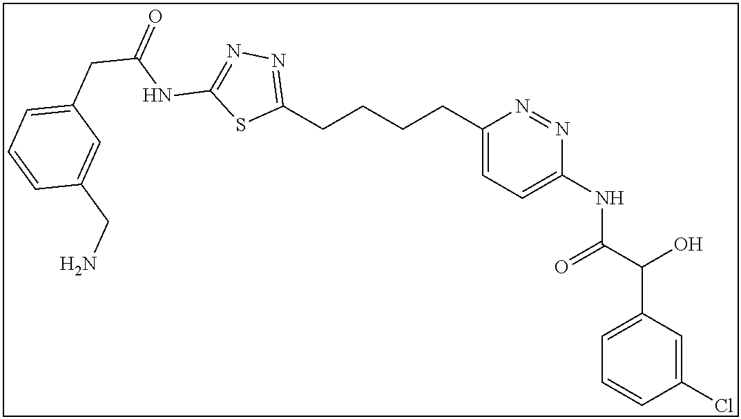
C1(CCCCC2=CC=C(NC(C(C3=CC=CC(Cl)=C3)O)=O)N=N2)=NN=C(NC(CC2=CC=CC(CN)=C2)=O)S1
